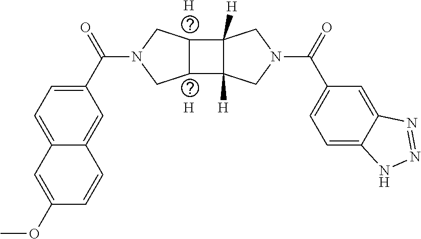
[H].[H].C1=C(C(N2CC3C(C4([H])C3([H])CN(C(C3=CC=C5C(=C3)N=NN5)=O)C4)C2)=O)C=C2C(=C1)C=C(OC)C=C2
